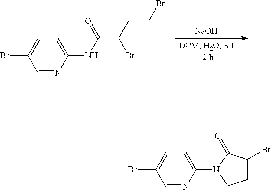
C1(N2CCC(Br)C2=O)=CC=C(Br)C=N1.C1(NC(C(CCBr)Br)=O)=CC=C(Br)C=N1.[NaOH]
